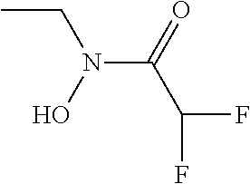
CCN(C(C(F)F)=O)O
